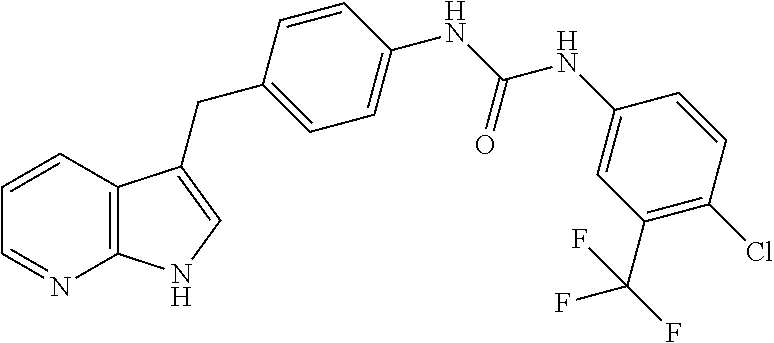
C12=C(C=CC=N1)C(CC1=CC=C(NC(NC3=CC(C(F)(F)F)=C(Cl)C=C3)=O)C=C1)=CN2
